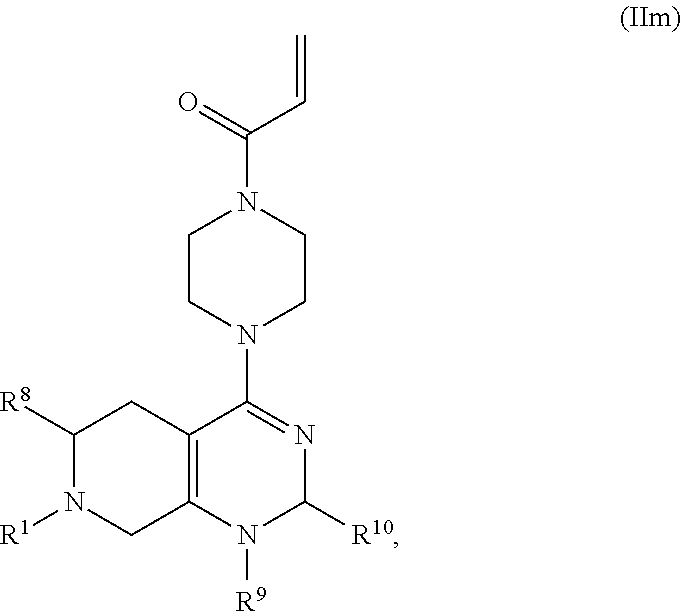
N1([R9])C([R10])N=C(N2CCN(C(=O)C=C)CC2)C2=C1CN([R1])C([R8])C2
